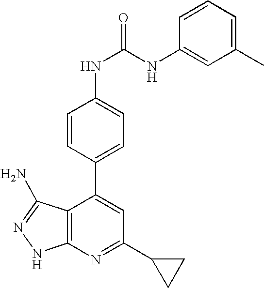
C1(C2CC2)=NC2=C(C(C3=CC=C(NC(=O)NC4=CC(C)=CC=C4)C=C3)=C1)C(N)=NN2
